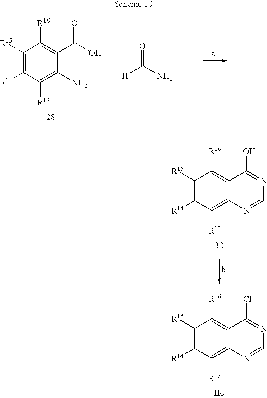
C1([R15])=C([R14])C([R13])=C(N)C(C(O)=O)=C1[R16].[H]C(N)=O.C1([R15])=C([R14])C([R13])=C2C(=C1[R16])C(O)=NC=N2.C1([R15])=C([R14])C([R13])=C2C(=C1[R16])C(Cl)=NC=N2
